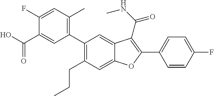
C1(C2=C(C)C=C(F)C(C(O)=O)=C2)=C(CCC)C=C2C(=C1)C(C(=O)NC)=C(C1=CC=C(F)C=C1)O2
